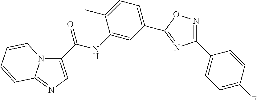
N12C(C(NC3=CC(C4=NC(C5=CC=C(F)C=C5)=NO4)=CC=C3C)=O)=CN=C1C=CC=C2
